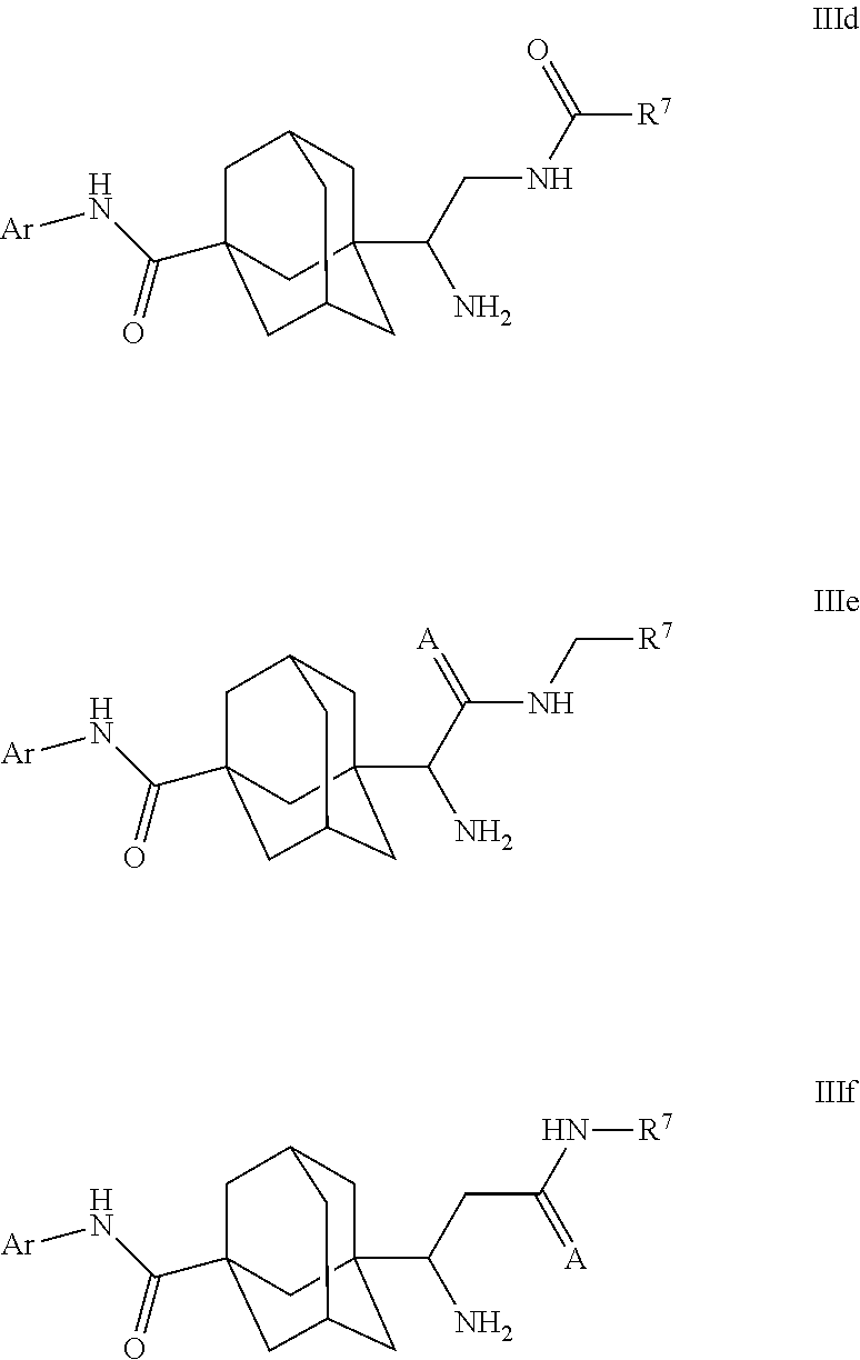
C1C2(C(CNC([R7])=O)N)CC3CC(C(N[Ar])=O)(CC1C3)C2.C1C2(C(C(NC[R7])=[A])N)CC3CC(C(N[Ar])=O)(CC1C3)C2.C1C2(C(CC(N[R7])=[A])N)CC3CC(C(N[Ar])=O)(CC1C3)C2
